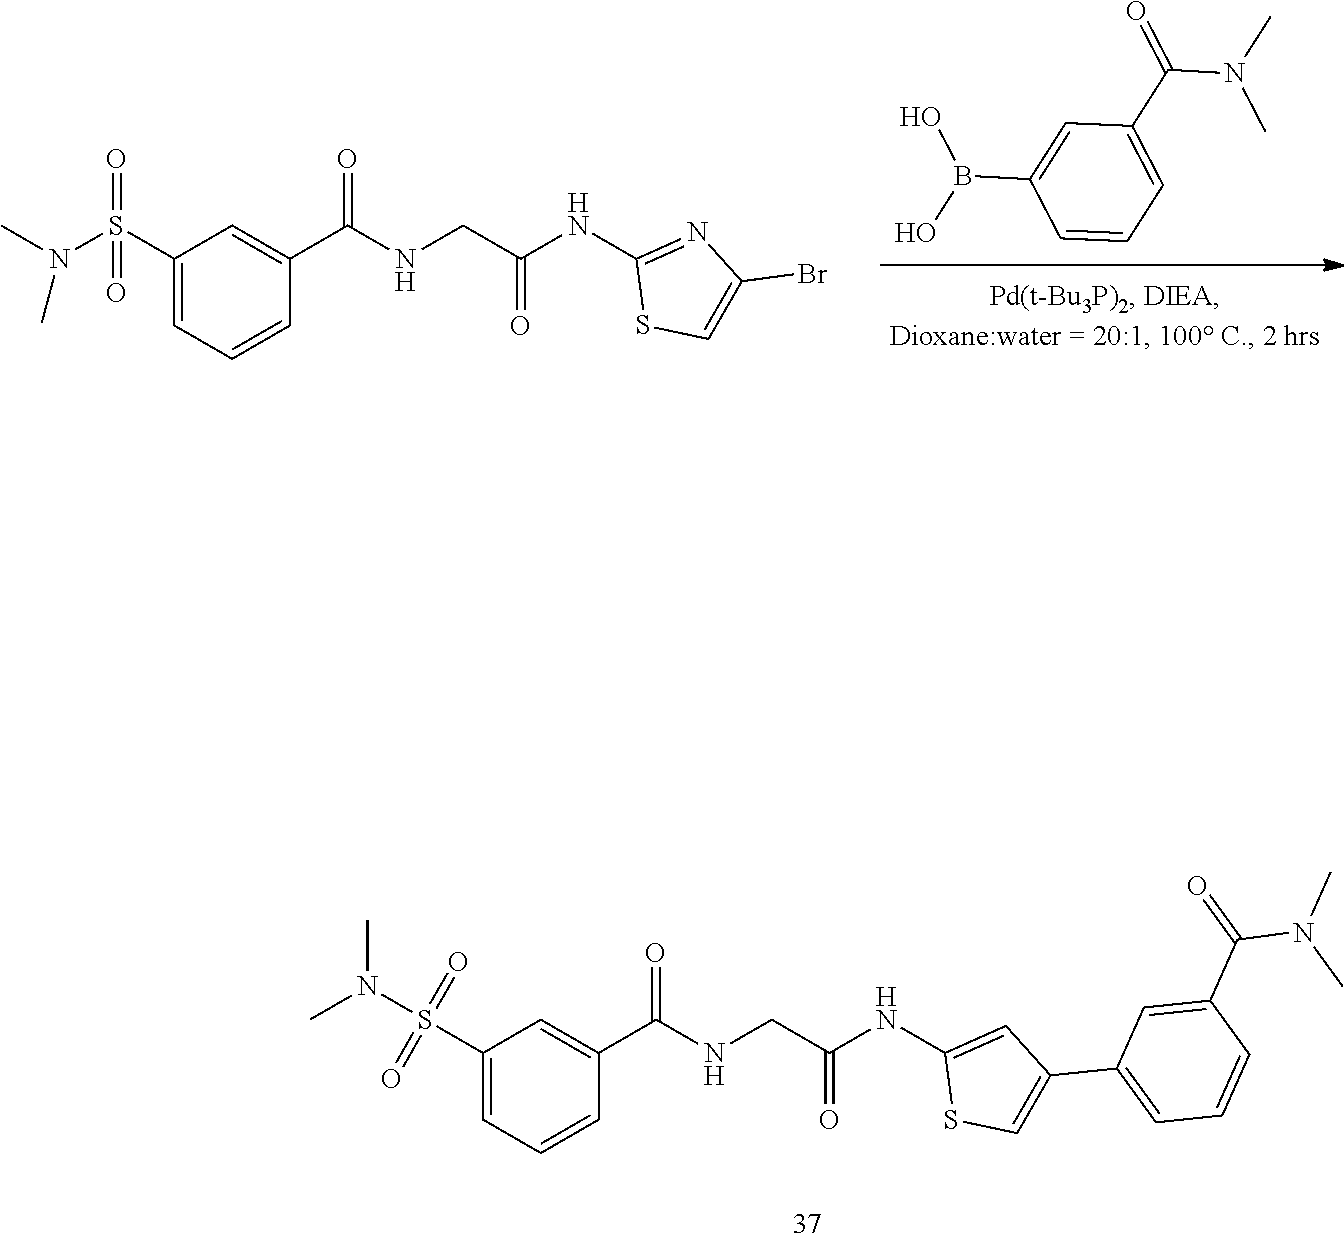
C(C(NC1=NC(Br)=CS1)=O)NC(=O)C1=CC(S(N(C)C)(=O)=O)=CC=C1.B(C1=CC(C(=O)N(C)C)=CC=C1)(O)O.C(C(NC1=CC(C2=CC=CC(C(=O)N(C)C)=C2)=CS1)=O)NC(=O)C1=CC(S(=O)(=O)N(C)C)=CC=C1
